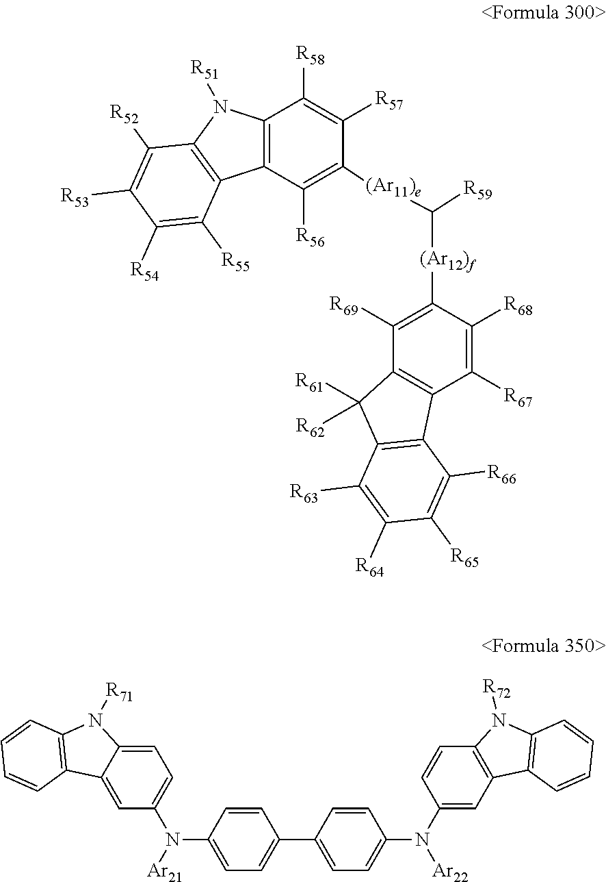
C12=C(C([R56])=C([(Ar11)e]C([(Ar12)f]C3=C([R69])C4=C(C([R67])=C3[R68])C3=C(C4([R61])[R62])C([R63])=C([R64])C([R65])=C3[R66])[R59])C([R57])=C1[R58])C1=C(N2[R51])C([R52])=C([R53])C([R54])=C1[R55].C1=CC(N(C2=CC=C3C(=C2)C2=C(N3[R71])C=CC=C2)[Ar21])=CC=C1C1=CC=C(N([Ar22])C2=CC3=C(C=C2)N([R72])C2=C3C=CC=C2)C=C1
